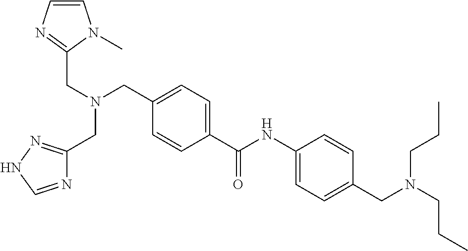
C(N(CC1=CC=C(C(NC2=CC=C(CN(CCC)CCC)C=C2)=O)C=C1)CC1=NC=CN1C)C1=NNC=N1
